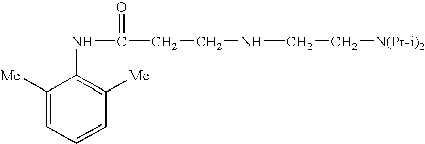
C1([Me])=CC=CC([Me])=C1NC(CCNCC[N(Pr-i)2])=O
